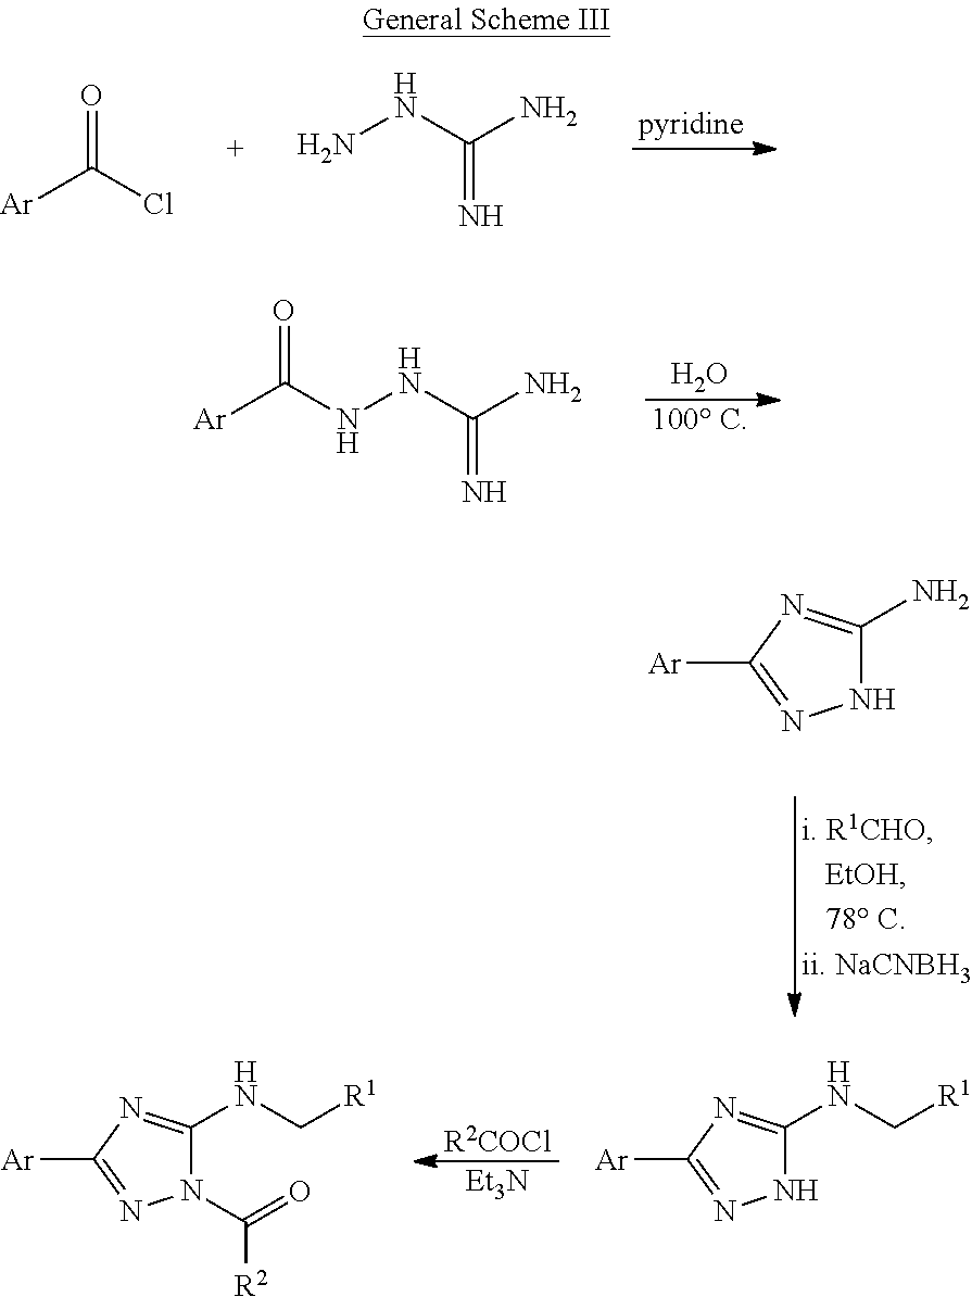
[pyridine].[Ar]C(=O)Cl.NNC(N)=N.O.[100 C].[Ar]C(NNC(N)=N)=O.N1C(N)=NC([Ar])=N1.[R2COCl].[Et3N].N1(C(=O)[R2])C(NC[R1])=NC([Ar])=N1.N1C(NC[R1])=NC([Ar])=N1
